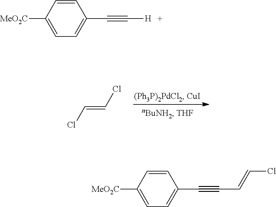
C(=CCl)Cl.C1([MeO2C])=CC=C(C#C[H])C=C1.C1([MeO2C])=CC=C(C#CC=CCl)C=C1
